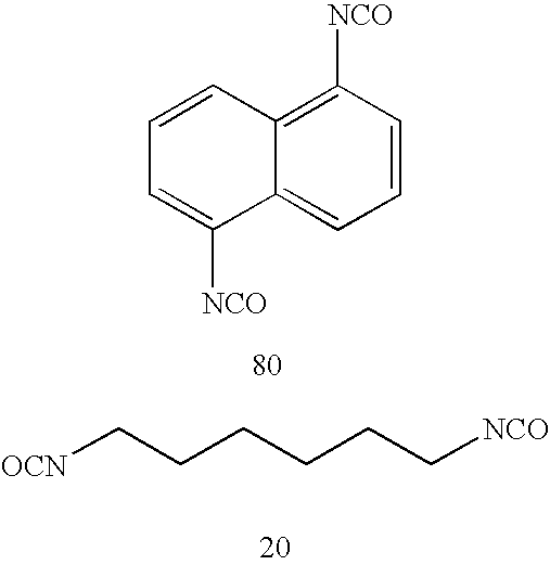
C12=C([NCO])C=CC=C1C([NCO])=CC=C2.[OCN]CCCCCC[NCO]
